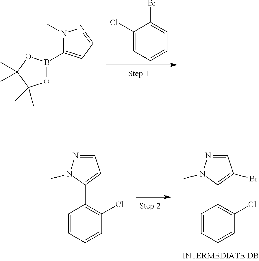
C1=NN(C)C(C2=C(Cl)C=CC=C2)=C1Br.C1=NN(C)C(C2=C(Cl)C=CC=C2)=C1.C1(Cl)=CC=CC=C1Br.N1(C)N=CC=C1B1OC(C)(C)C(C)(C)O1
